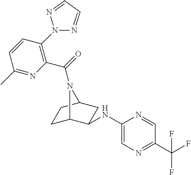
C1(NC2C3CCC(C2)N3C(=O)C2=C(N3N=CC=N3)C=CC(C)=N2)=CN=C(C(F)(F)F)C=N1
